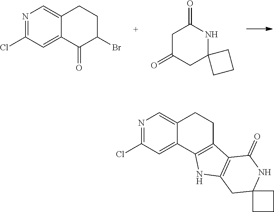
N1=C(Cl)C=C2C(=C1)CCC(Br)C2=O.C1C(=O)CC2(NC1=O)CCC2.N1=C(Cl)C=C2C(=C1)CCC1=C2NC2=C1C(=O)NC1(C2)CCC1
